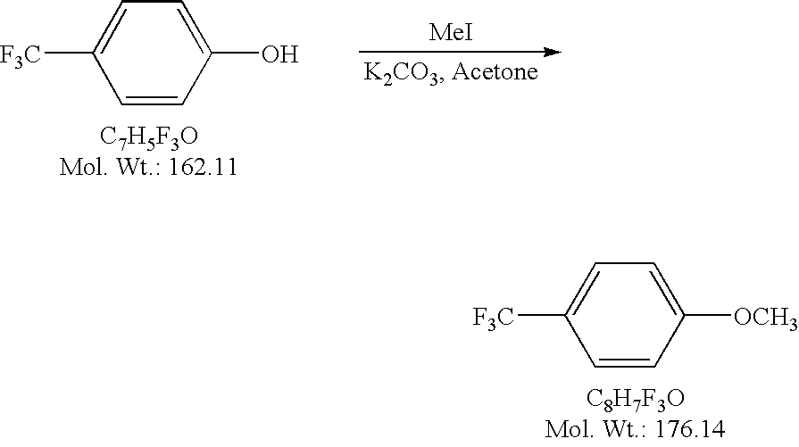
C1=CC([OCH3])=CC=C1[F3C].[MeI].C1=CC(O)=CC=C1[F3C]
